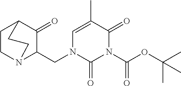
C1CN2C(CN3C(=O)N(C(OC(C)(C)C)=O)C(=O)C(C)=C3)C(=O)C1CC2
